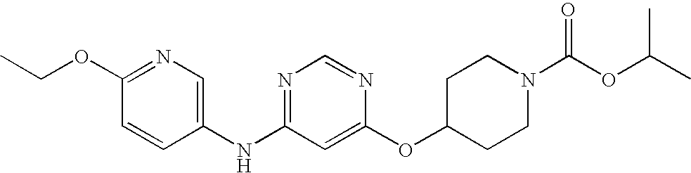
C1(OCC)=NC=C(NC2=NC=NC(OC3CCN(C(OC(C)C)=O)CC3)=C2)C=C1
